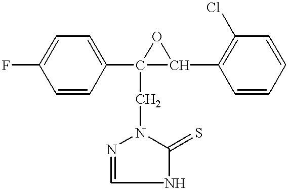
FC1=CC=C(C2(CN3N=CNC3=S)C(C3=C(Cl)C=CC=C3)O2)C=C1
